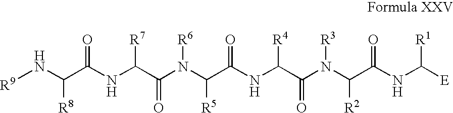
N(C(C(NC(C(N(C(C(NC(C(N(C(C(NC([E])[R1])=O)[R2])[R3])=O)[R4])=O)[R5])[R6])=O)[R7])=O)[R8])[R9]
